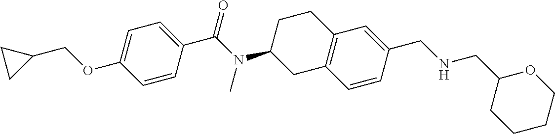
C1=C(OCC2CC2)C=CC(C(N(C2CC3=C(CC2)C=C(CNCC2CCCCO2)C=C3)C)=O)=C1
